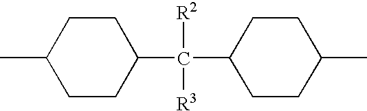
C1CC(C([R2])([R3])C2CCC(C)CC2)CCC1C
